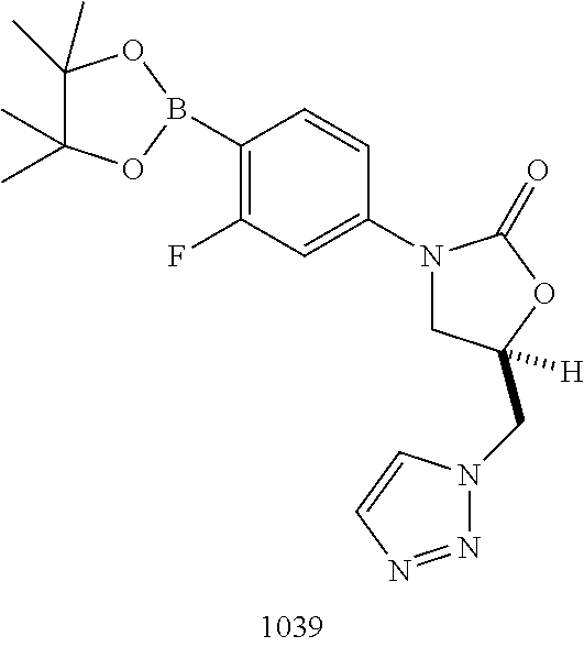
C1(B2OC(C)(C)C(C)(C)O2)=C(F)C=C(N2CC(CN3N=NC=C3)([H])OC2=O)C=C1
